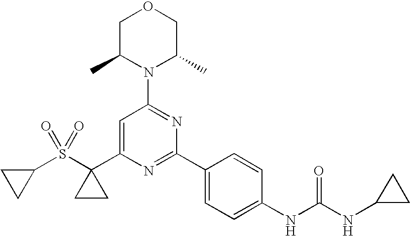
C1C(C)N(C2=NC(C3=CC=C(NC(NC4CC4)=O)C=C3)=NC(C3(S(C4CC4)(=O)=O)CC3)=C2)C(C)CO1
